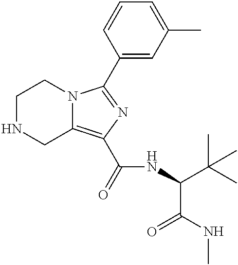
C1NCC2=C(C(=O)NC(C(C)(C)C)C(NC)=O)N=C(C3=CC(C)=CC=C3)N2C1
